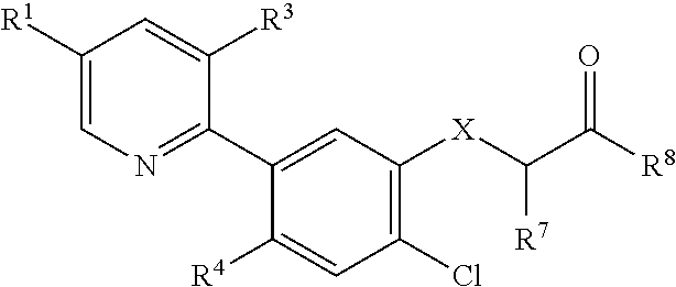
C1([R1])=CN=C(C2=CC([X]C(C([R8])=O)[R7])=C(Cl)C=C2[R4])C([R3])=C1
